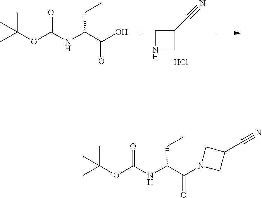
C1(C#N)CNC1.Cl.C(NC(C(O)=O)CC)(=O)OC(C)(C)C.N(C(C(N1CC(C#N)C1)=O)CC)C(=O)OC(C)(C)C
